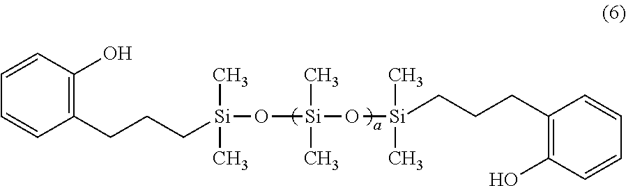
C1(CCC[Si](O[Si](O[Si](C)(C)CCCC2=C(O)C=CC=C2)(C)C)(C)C)=C(O)C=CC=C1
